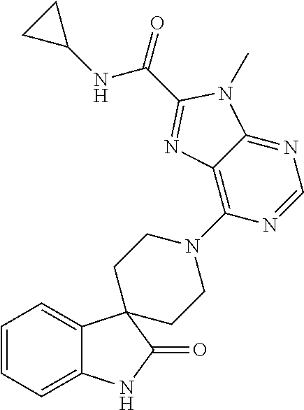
C1=CC=C2C(=C1)C1(C(=O)N2)CCN(C2=C3C(=NC=N2)N(C)C(C(NC2CC2)=O)=N3)CC1
